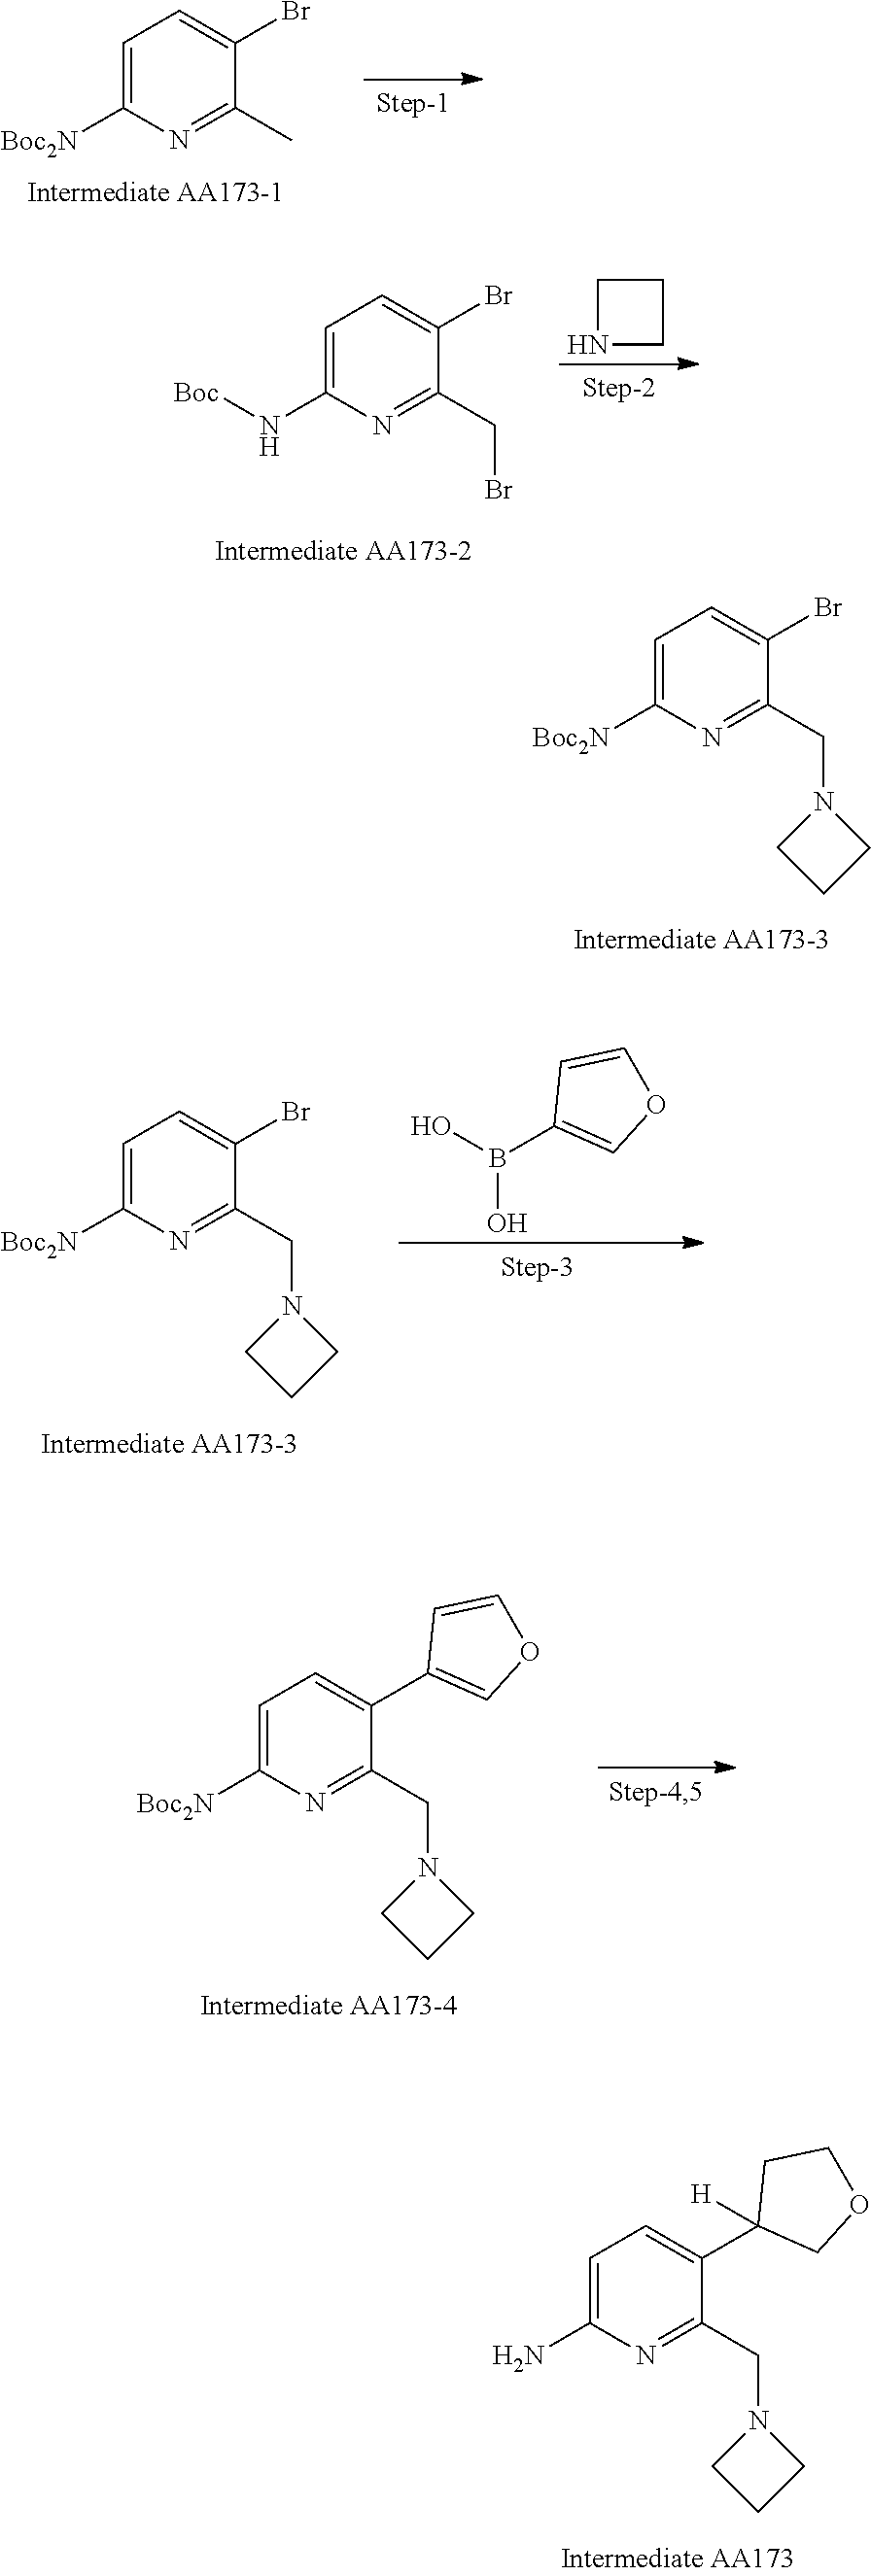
C1=C([Boc2N])N=C(C)C(Br)=C1.C1=C(N[Boc])N=C(CBr)C(Br)=C1.C1NCC1.C1=C([Boc2N])N=C(CN2CCC2)C(Br)=C1.C1=C([Boc2N])N=C(CN2CCC2)C(Br)=C1.B(O)(O)C1=COC=C1.C1=C([Boc2N])N=C(CN2CCC2)C(C2=COC=C2)=C1.C1=C(N)N=C(CN2CCC2)C(C2([H])COCC2)=C1
